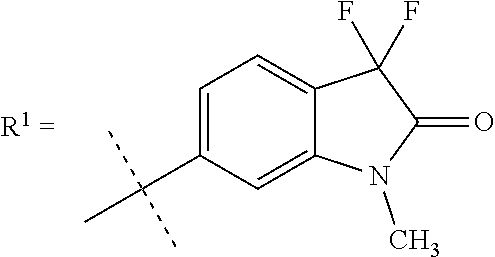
C1=C(C(C)(C)C)C=C2C(=C1)C(F)(F)C(=O)N2C
